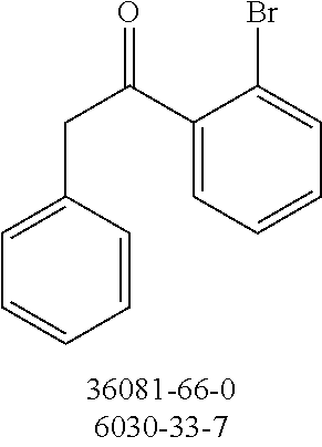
C(C1=CC=CC=C1)C(C1=CC=CC=C1Br)=O
